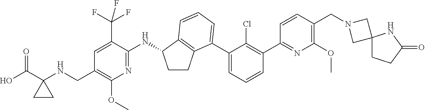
C1(C2=C(Cl)C(C3=CC=CC4=C3CCC4NC3=NC(OC)=C(CNC4(C(O)=O)CC4)C=C3C(F)(F)F)=CC=C2)=NC(OC)=C(CN2CC3(C2)CCC(=O)N3)C=C1
